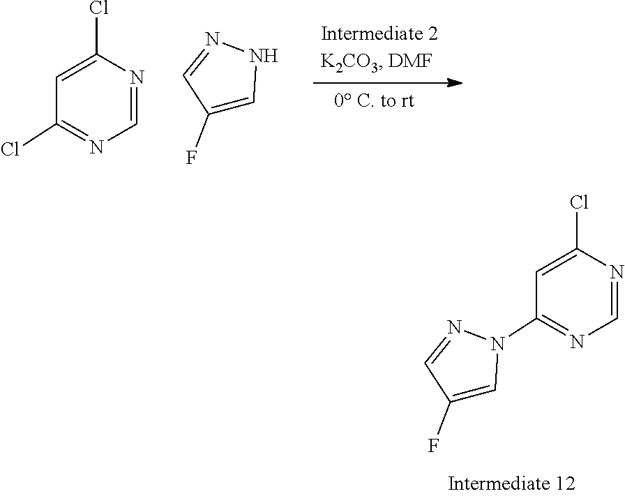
C1(F)=CN(C2=NC=NC(Cl)=C2)N=C1.C1(F)=CNN=C1.ClC1=NC=NC(Cl)=C1
